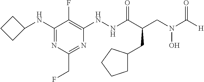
C1(NC2CCC2)=NC(CF)=NC(NNC(C(CC2CCCC2)CN(O)C([H])=O)=O)=C1F
